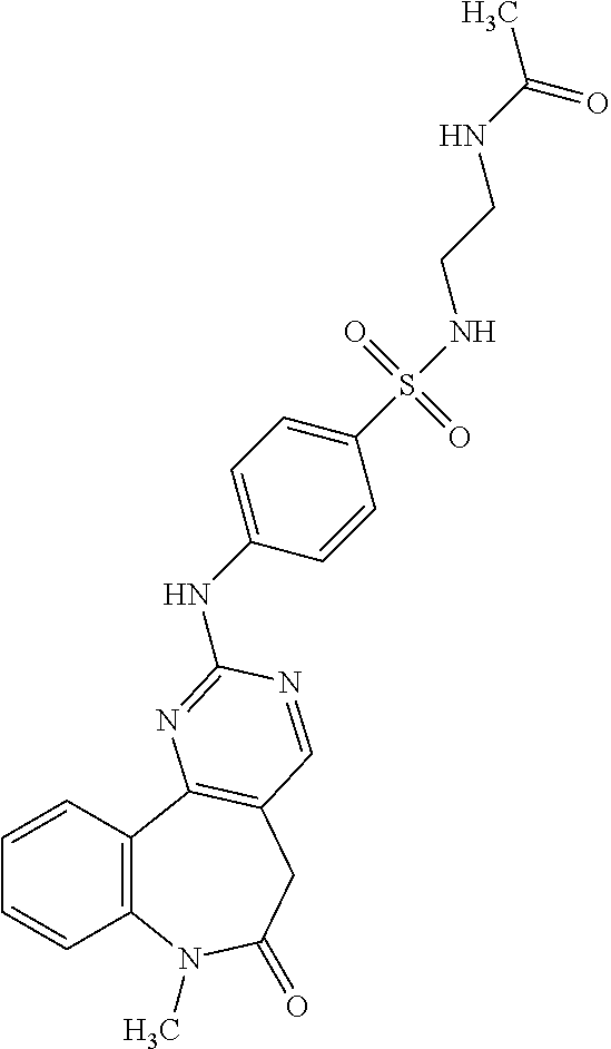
C1=CC2=C(C=C1)N(C)C(=O)CC1=C2N=C(NC2=CC=C(S(NCCNC(C)=O)(=O)=O)C=C2)N=C1
